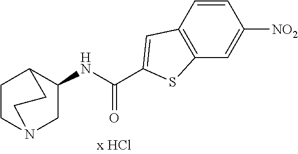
C1(NC(C2=CC3=C(C=C([NO2])C=C3)S2)=O)CN2CCC1CC2
